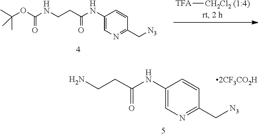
C1(C[N3])=NC=C(NC(CCN)=O)C=C1.C1(C[N3])=NC=C(NC(CCNC(OC(C)(C)C)=O)=O)C=C1.[TFA][CH2Cl2 (1:4)]
